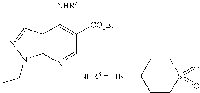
C12=C(N=CC([CO2Et])=C1[NHR3])N(CC)N=C2.C1(N)CCS(=O)(=O)CC1
